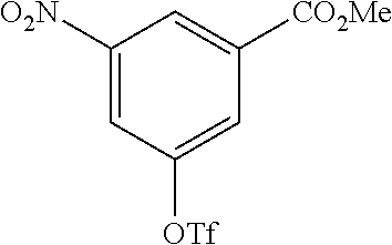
C1([OTf])=CC([CO2Me])=CC([O2N])=C1
